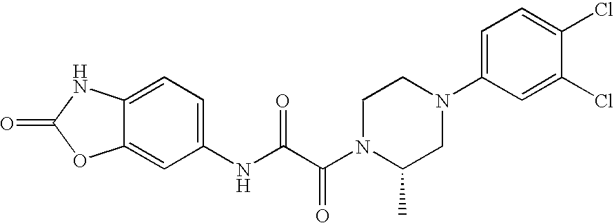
O=C1OC2=CC(NC(C(=O)N3C(C)CN(C4=CC=C(Cl)C(Cl)=C4)CC3)=O)=CC=C2N1
